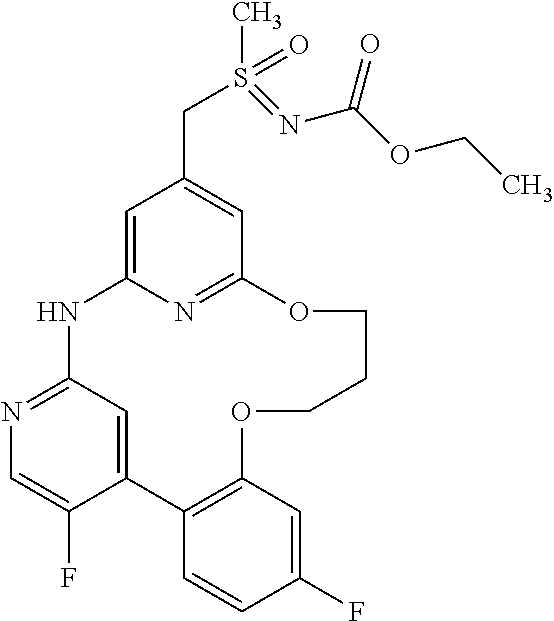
C1=C2N=C(C=C1CS(C)(=NC(=O)OCC)=O)OCCCOC1=C(C3=CC(=NC=C3F)N2)C=CC(F)=C1
